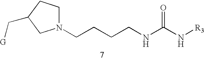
N1(CCCCNC(N[R3])=O)CCC(C[G])C1
